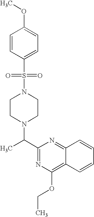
N1(S(C2=CC=C(OC)C=C2)(=O)=O)CCN(C(C2=NC(OCC)=C3C(=N2)C=CC=C3)C)CC1
